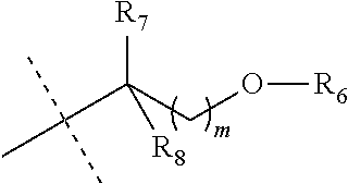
[R7]C(CO[R6])(C(C)(C)C)[R8]
